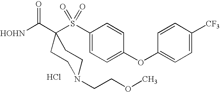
Cl.[HOHN]C(=O)C1(S(C2=CC=C(OC3=CC=C([CF3])C=C3)C=C2)(=O)=O)CCN(CCOC)CC1
